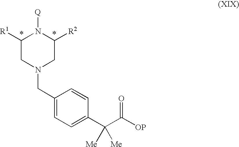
C1([R1])CN(CC2=CC=C(C(C([OP])=O)([Me])[Me])C=C2)CC([R2])N1[Q]
